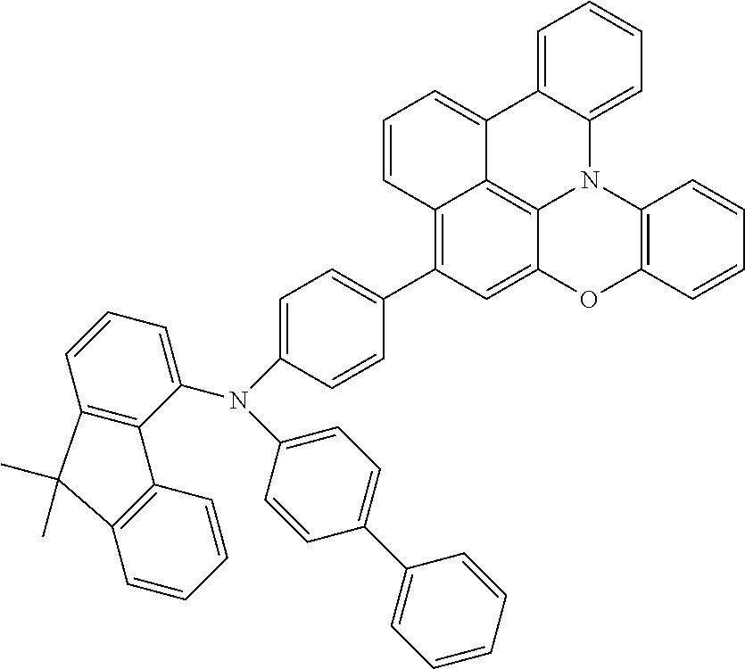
C1=CC=C2C(=C1)C1=CC=CC3=C(C4=CC=C(N(C5=CC=CC6=C5C5=C(C=CC=C5)C6(C)C)C5=CC=C(C6=CC=CC=C6)C=C5)C=C4)C=C4C(=C13)N2C1=C(O4)C=CC=C1
